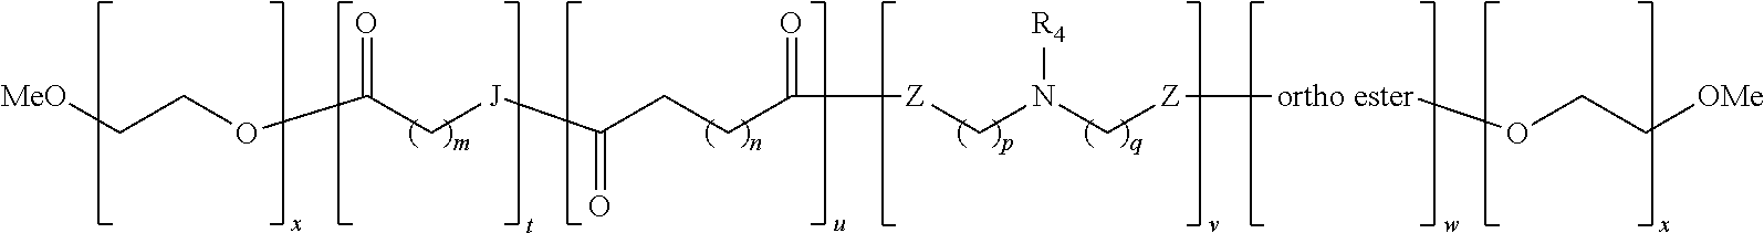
O(C(C[J]C(CCC([Z]CN(C[Z][ortho ester]OCC[OMe])[R4])=O)=O)=O)CC[MeO]
